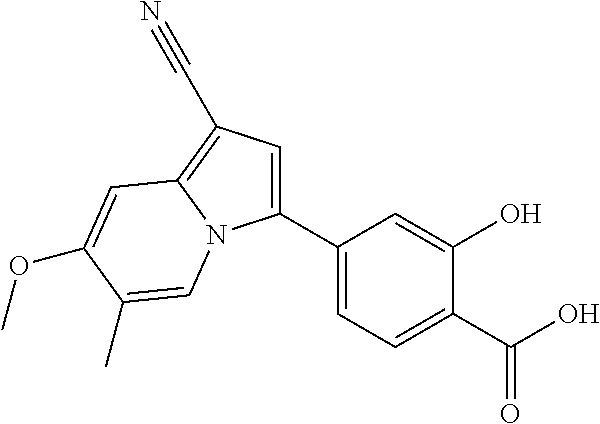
C1(C2=CC=C(C(O)=O)C(O)=C2)=CC(C#N)=C2N1C=C(C)C(OC)=C2
